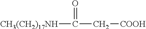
[CH3(CH2)17NH]C(=O)C[COOH]
